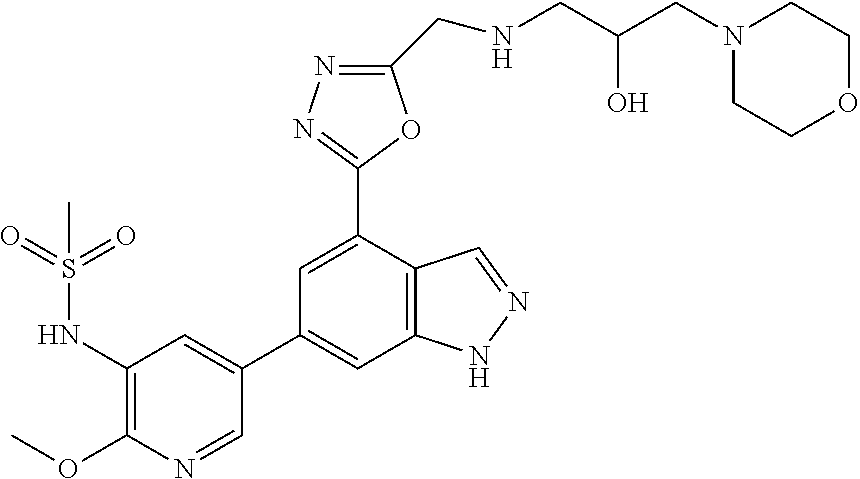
C1(NS(=O)(=O)C)=C(OC)N=CC(C2=CC3=C(C(C4=NN=C(CNCC(CN5CCOCC5)O)O4)=C2)C=NN3)=C1
